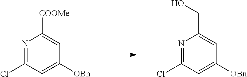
N1=C(Cl)C=C([OBn])C=C1[COOMe].N1=C(Cl)C=C([OBn])C=C1CO
